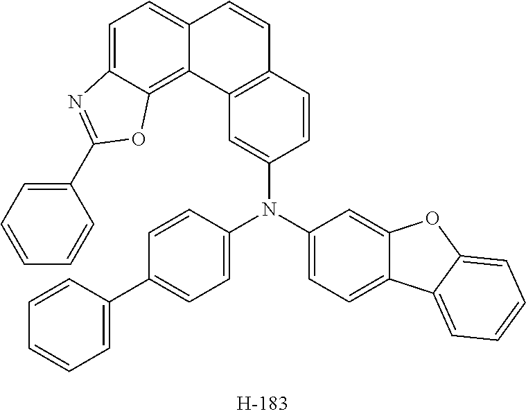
C1=CC(C2=CC=C(N(C3=CC=C4C(=C3)OC3=CC=CC=C43)C3=CC4=C(C=C3)C=CC3=CC=C5C(=C43)OC(C3=CC=CC=C3)=N5)C=C2)=CC=C1
